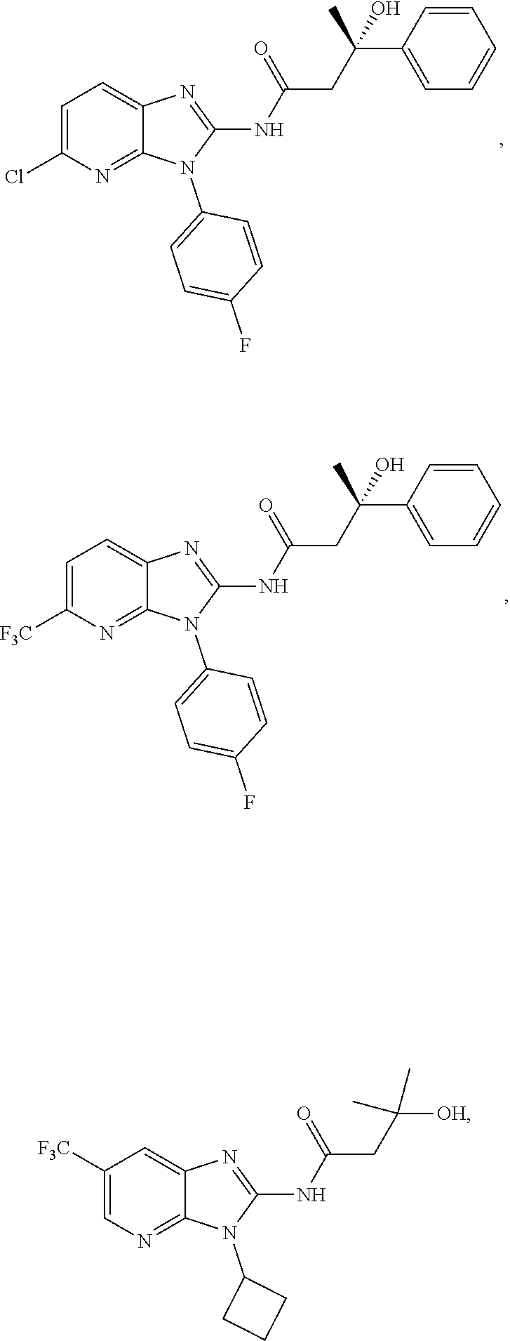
N(C1=NC2=CC=C(Cl)N=C2N1C1=CC=C(F)C=C1)C(CC(C1=CC=CC=C1)(C)O)=O.N(C1=NC2=CC=C([F3C])N=C2N1C1=CC=C(F)C=C1)C(CC(C1=CC=CC=C1)(C)O)=O.N(C1=NC2=CC([F3C])=CN=C2N1C1CCC1)C(CC([OH])(C)C)=O
